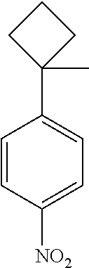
C1=CC([NO2])=CC=C1C1(C)CCC1
